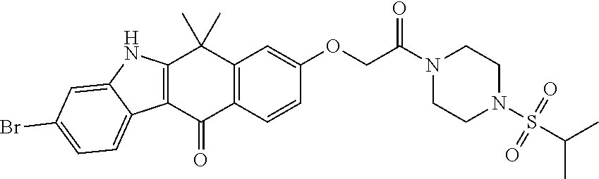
C12=C(C(=O)C3=C(C1(C)C)C=C(OCC(N1CCN(S(C(C)C)(=O)=O)CC1)=O)C=C3)C1=CC=C(Br)C=C1N2
